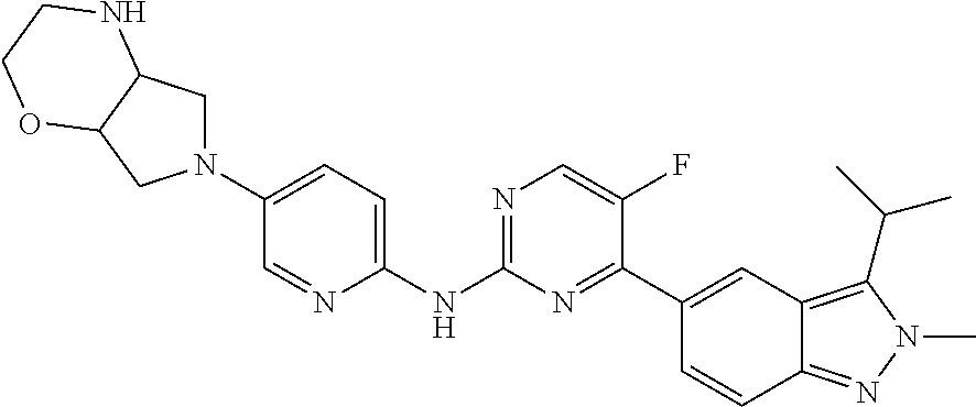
N1(C2=CC=C(NC3=NC=C(F)C(C4=CC5=C(C(C)C)N(C)N=C5C=C4)=N3)N=C2)CC2C(C1)OCCN2
